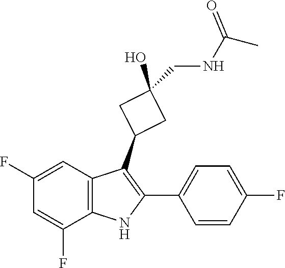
C12=C(C(F)=CC(F)=C1)NC(C1=CC=C(F)C=C1)=C2C1CC(O)(CNC(C)=O)C1
